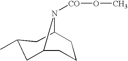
C12CC(C)CC(N1[CO]OC)CCC2
